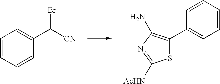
C1=CC=CC(C([CN])Br)=C1.S1C(C2=CC=CC=C2)=C(N)N=C1[AcHN]
